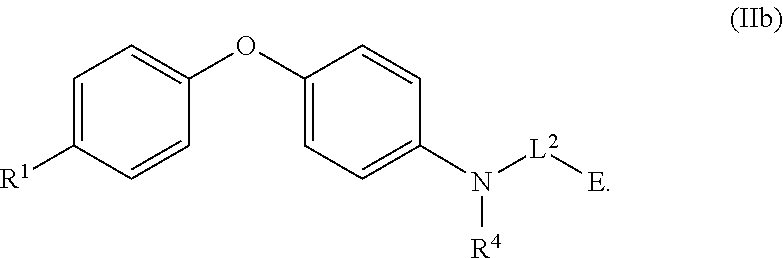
C1=C([R1])C=CC(OC2=CC=C(N([L2][E])[R4])C=C2)=C1
